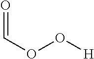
O=COO[H]
